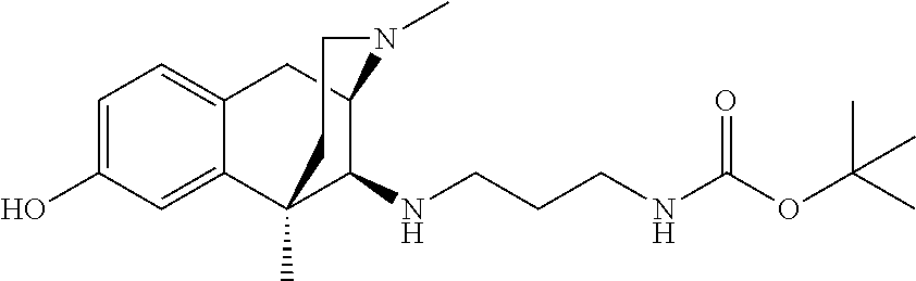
C1=C(O)C=C2C(=C1)CC1C(NCCCNC(OC(C)(C)C)=O)C2(C)CCN1C
